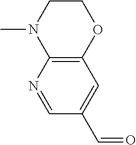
C12=C(N=CC(C=O)=C1)N(C)CCO2
